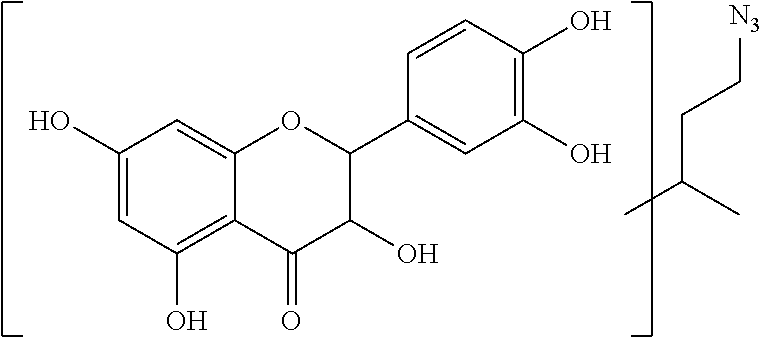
C1(O)=CC(O)=C2C(=C1)OC(C1=CC(O)=C(O)C=C1)C(O)C2=O.CC(C)CC[N3]
